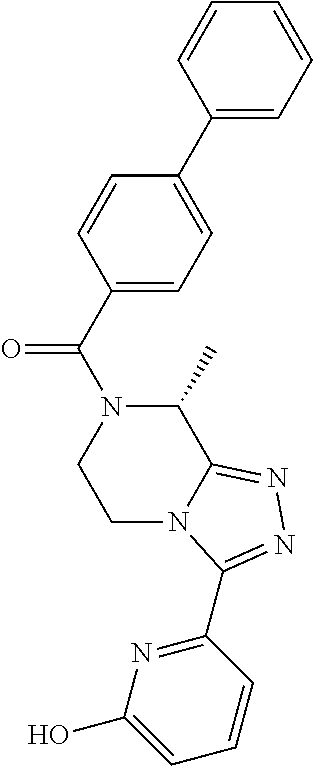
C1=CC(C(N2CCN3C(=NN=C3C3=NC(O)=CC=C3)C2C)=O)=CC=C1C1=CC=CC=C1
